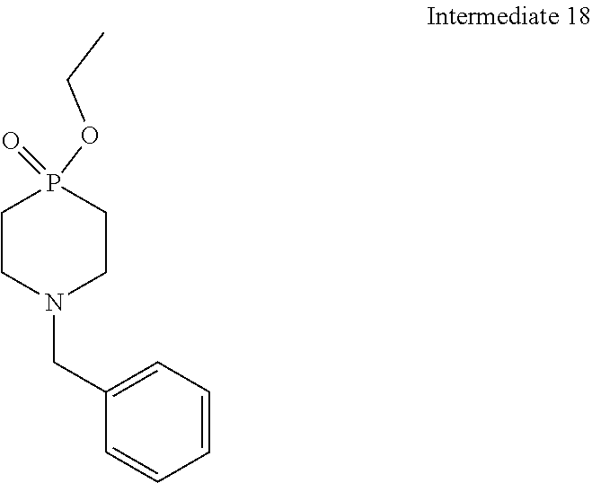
C1CN(CC2=CC=CC=C2)CCP1(=O)OCC
